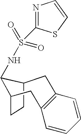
C12CCC(CC3=C(C=CC=C3)C1)C2NS(=O)(=O)C1=NC=CS1
